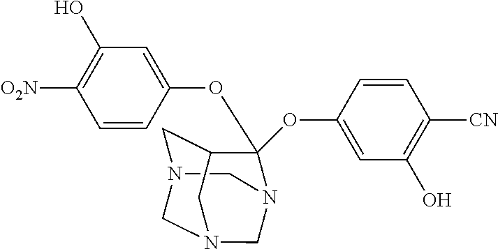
C1=CC(OC2(OC3=CC(O)=C([CN])C=C3)N3CN4CC2CN(C4)C3)=CC(O)=C1[O2N]
